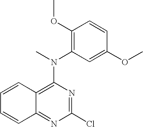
C1(OC)=C(N(C)C2=C3C(=NC(Cl)=N2)C=CC=C3)C=C(OC)C=C1
